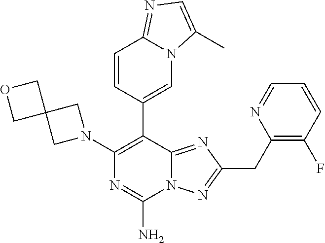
N12C(=NC(CC3=C(F)C=CC=N3)=N1)C(C1=CN3C(=NC=C3C)C=C1)=C(N1CC3(C1)COC3)N=C2N
